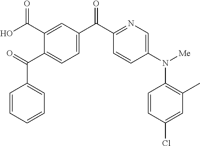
C1(C(C2=CC=C(C(C3=NC=C(N([Me])C4=C(C)C=C(Cl)C=C4)C=C3)=O)C=C2C(O)=O)=O)=CC=CC=C1
